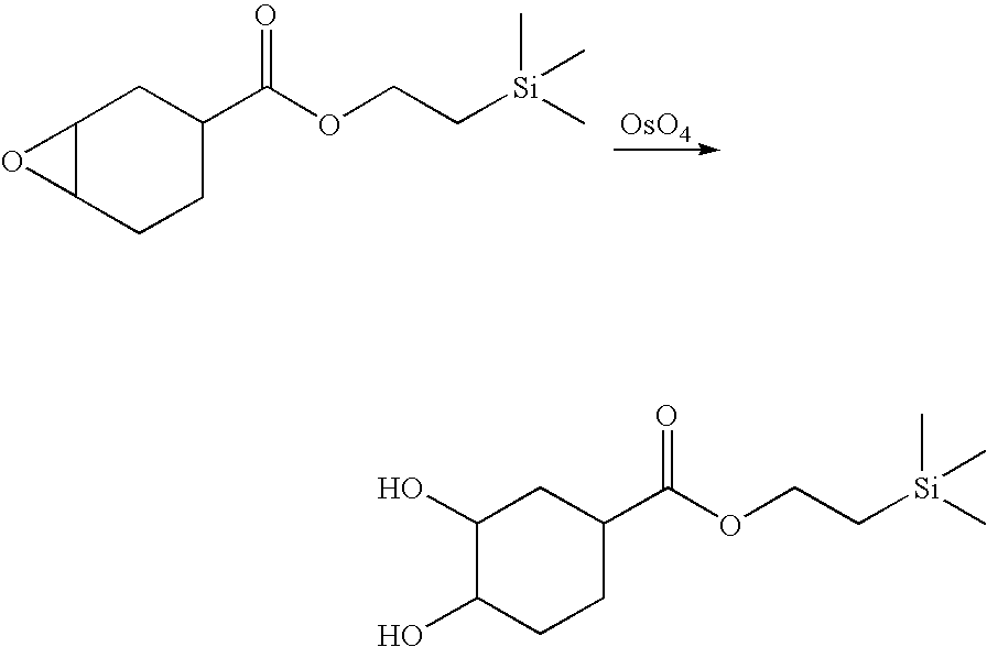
C1(O)C(O)CCC(C(OCC[Si](C)(C)C)=O)C1.[OsO4].C12C(CCC(C(OCC[Si](C)(C)C)=O)C1)O2
